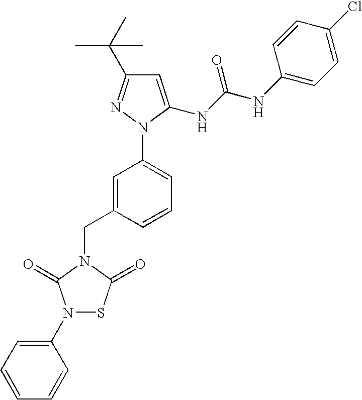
C1=C(CN2C(=O)N(C3=CC=CC=C3)SC2=O)C=CC=C1N1N=C(C(C)(C)C)C=C1NC(NC1=CC=C(Cl)C=C1)=O
